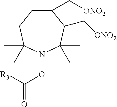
O(C(=O)[R3])N1C(C)(C)CCC(C[ONO2])C(C[ONO2])C1(C)C
